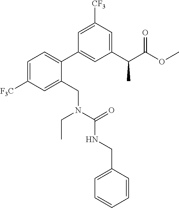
C1(C(C(OC)=O)C)=CC([CF3])=CC(C2=CC=C([F3C])C=C2CN(CC)C(NCC2=CC=CC=C2)=O)=C1
